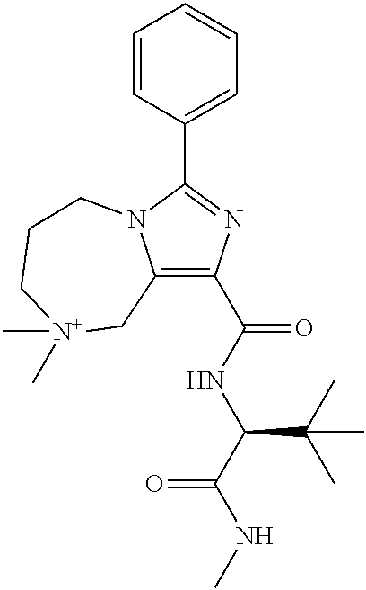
C1(C(NC(C(NC)=O)C(C)(C)C)=O)=C2N(C(C3=CC=CC=C3)=N1)CCC[N+](C)(C)C2
